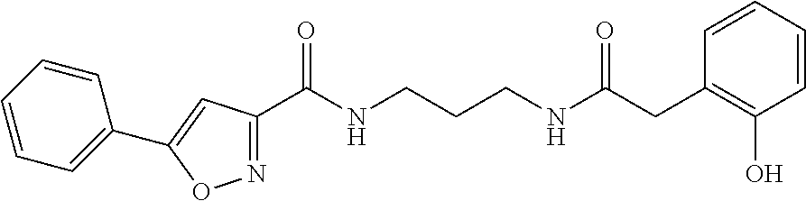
N1=C(C(NCCCNC(=O)CC2=C(O)C=CC=C2)=O)C=C(C2=CC=CC=C2)O1
